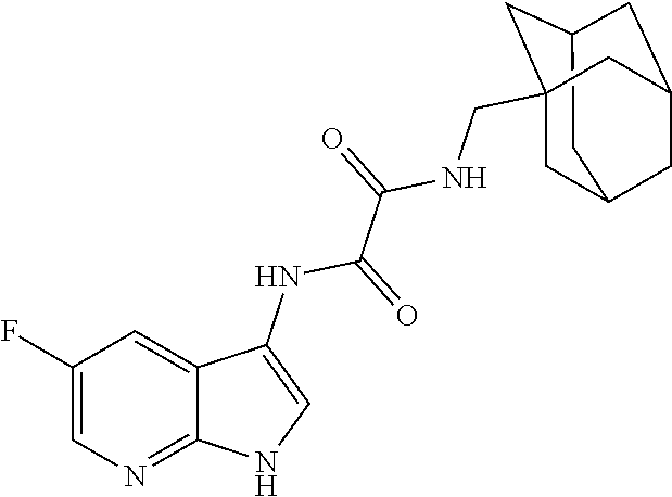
C1(F)=CN=C2C(=C1)C(NC(=O)C(=O)NCC13CC4CC(CC(C1)C4)C3)=CN2
